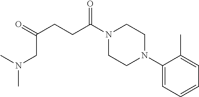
C(CC(=O)CN(C)C)C(=O)N1CCN(C2=CC=CC=C2C)CC1
